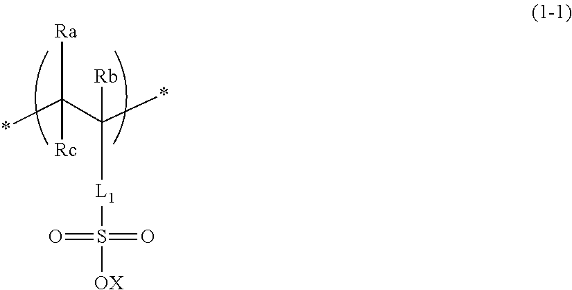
*C(C(*)([Rb])[L1]S(=O)(=O)[OX])([Ra])[Rc]
